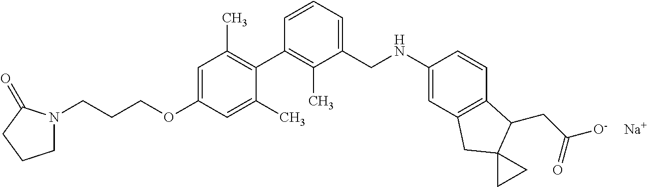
[Na].C1=C(OCCCN2CCCC2=O)C=C(C)C(C2=C(C)C(CNC3=CC4=C(C=C3)C(CC(=O)[O-])C3(C4)CC3)=CC=C2)=C1C
